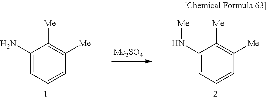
C1(N)=CC=CC([Me])=C1[Me].C1(N[Me])=CC=CC([Me])=C1[Me]
